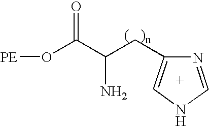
C1=C(CC(C(O[PE])=O)N)N=CN1
